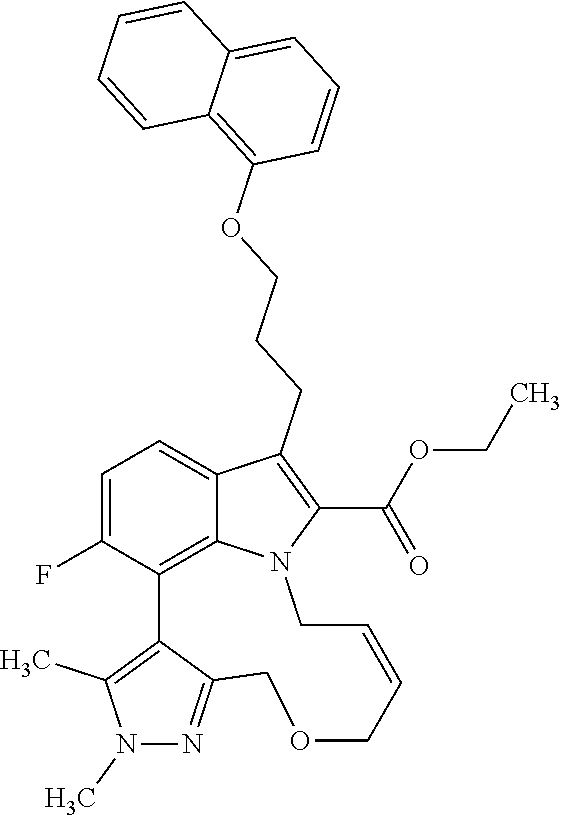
C1=C(F)C2=C3C(=C1)C(CCCOC1=C4C(=CC=C1)C=CC=C4)=C(C(OCC)=O)N3CC=CCOCC1=NN(C)C(C)=C21
